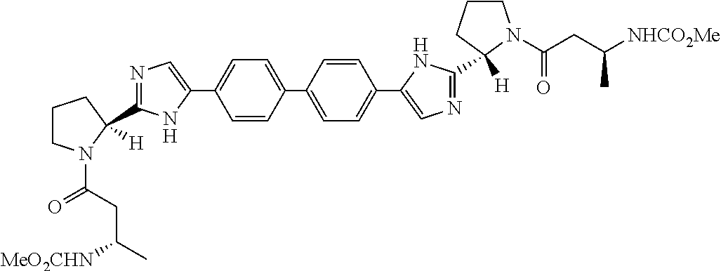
C1=C(C2=CC=C(C3=CN=C(C4([H])CCCN4C(CC(C)[NHCO2Me])=O)N3)C=C2)C=CC(C2=CN=C(C3([H])N(C(=O)CC([MeO2CHN])C)CCC3)N2)=C1
